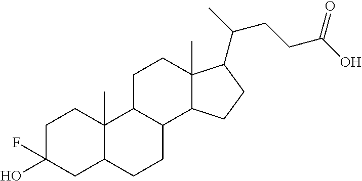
C1C(O)(F)CC2C(C)(C1)C1C(CC2)C2C(C)(CC1)C(C(C)CCC(O)=O)CC2
